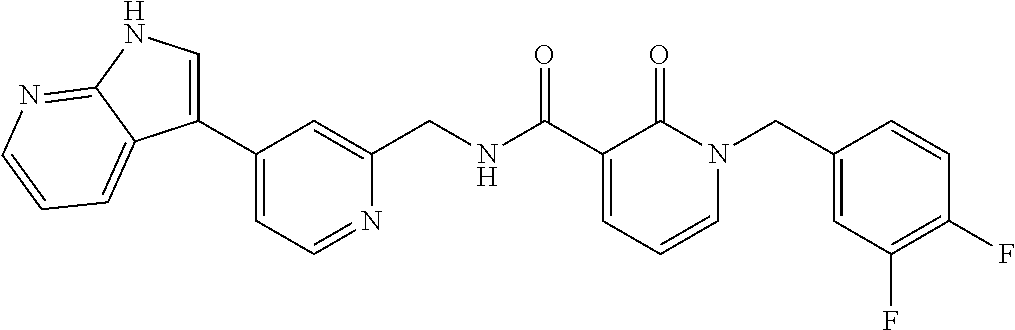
C1(C2=CC=NC(CNC(C3=CC=CN(CC4=CC(F)=C(F)C=C4)C3=O)=O)=C2)=CNC2=NC=CC=C12
